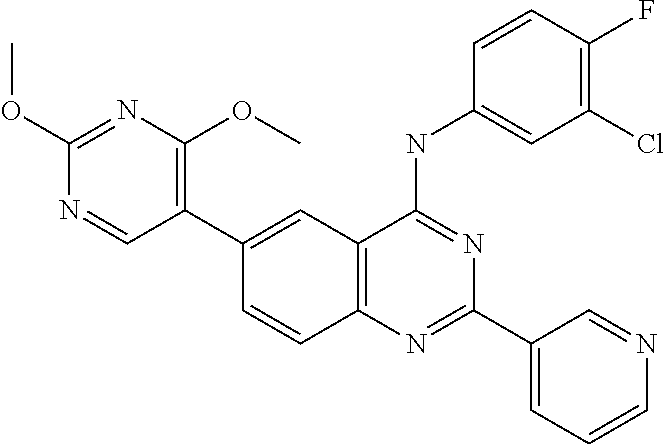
C12=C(N=C(C3=CC=CN=C3)N=C1NC1=CC(Cl)=C(F)C=C1)C=CC(C1=C(OC)N=C(OC)N=C1)=C2
